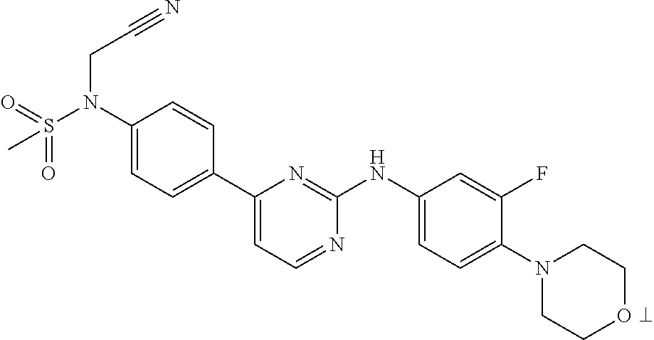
C1(N(S(=O)(=O)C)CC#N)=CC=C(C2=CC=NC(NC3=CC=C(N4CCOCC4)C(F)=C3)=N2)C=C1
